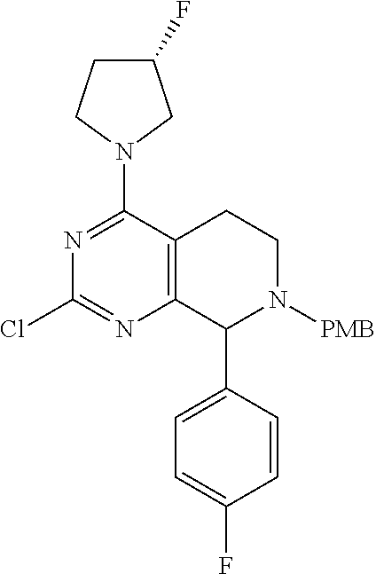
C12=C(C(N3CC(F)CC3)=NC(Cl)=N1)CCN([PMB])C2C1=CC=C(F)C=C1
